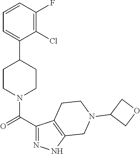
C1=CC(F)=C(Cl)C(C2CCN(C(C3=NNC4=C3CCN(C3COC3)C4)=O)CC2)=C1
